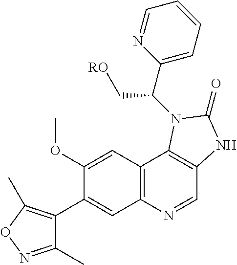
C1(C)=NOC(C)=C1C1=CC2=C(C=C1OC)C1=C(C=N2)NC(=O)N1C(C1=CC=CC=N1)C[RO]
